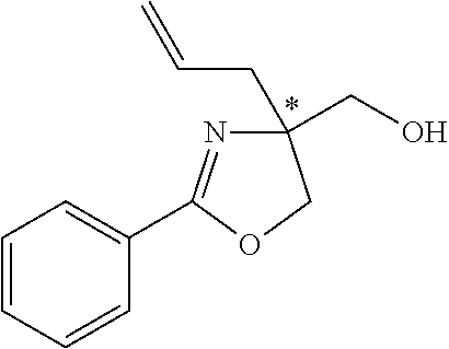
C1=CC=CC(C2=NC(CC=C)(CO)CO2)=C1
